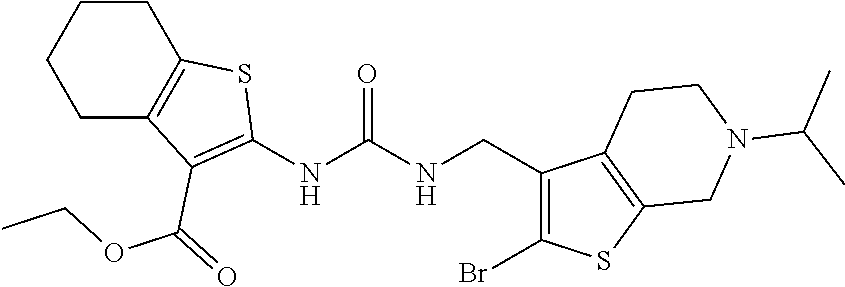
C1CC2=C(CC1)C(C(=O)OCC)=C(NC(NCC1=C(Br)SC3=C1CCN(C(C)C)C3)=O)S2
